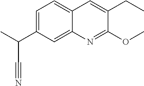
C1=C(C(C)C#N)C=C2C(=C1)C=C(CC)C(OC)=N2
